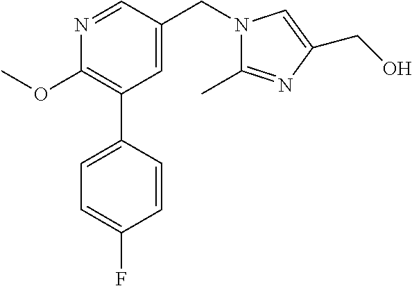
C1(OC)=C(C2=CC=C(F)C=C2)C=C(CN2C(C)=NC(CO)=C2)C=N1
